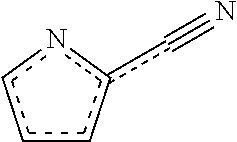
c1cc(c#N)nc1
